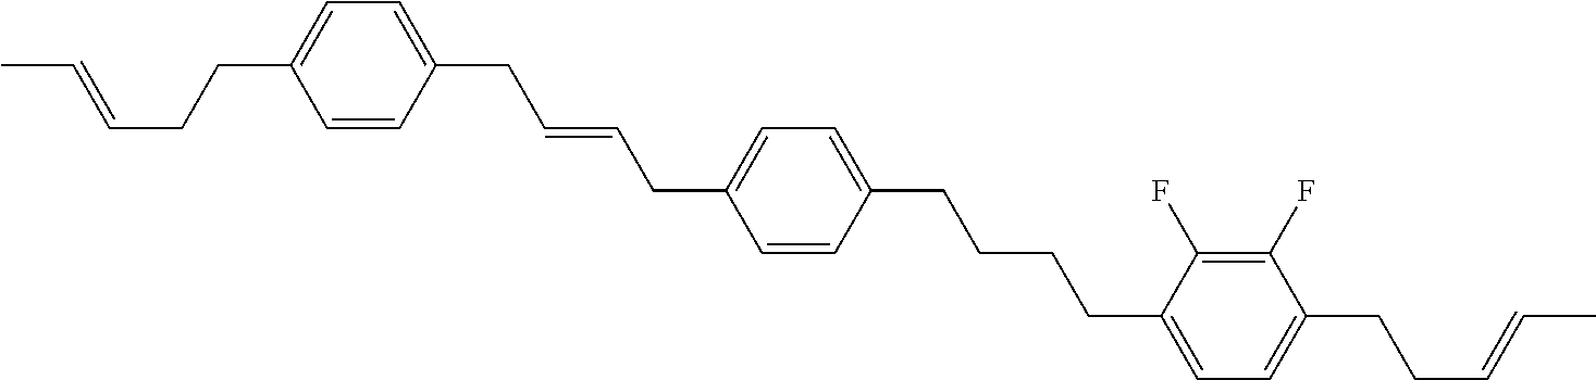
C1=CC(CC=CCC2=CC=C(CCCCC3=CC=C(CCC=CC)C(F)=C3F)C=C2)=CC=C1CCC=CC
